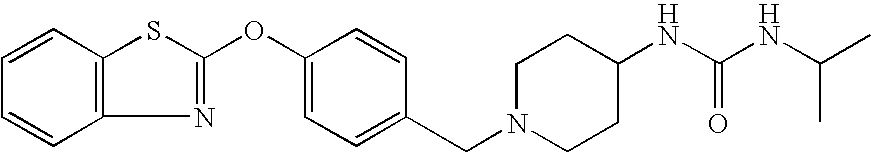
C1=CC2=C(C=C1)N=C(OC1=CC=C(CN3CCC(NC(NC(C)C)=O)CC3)C=C1)S2
